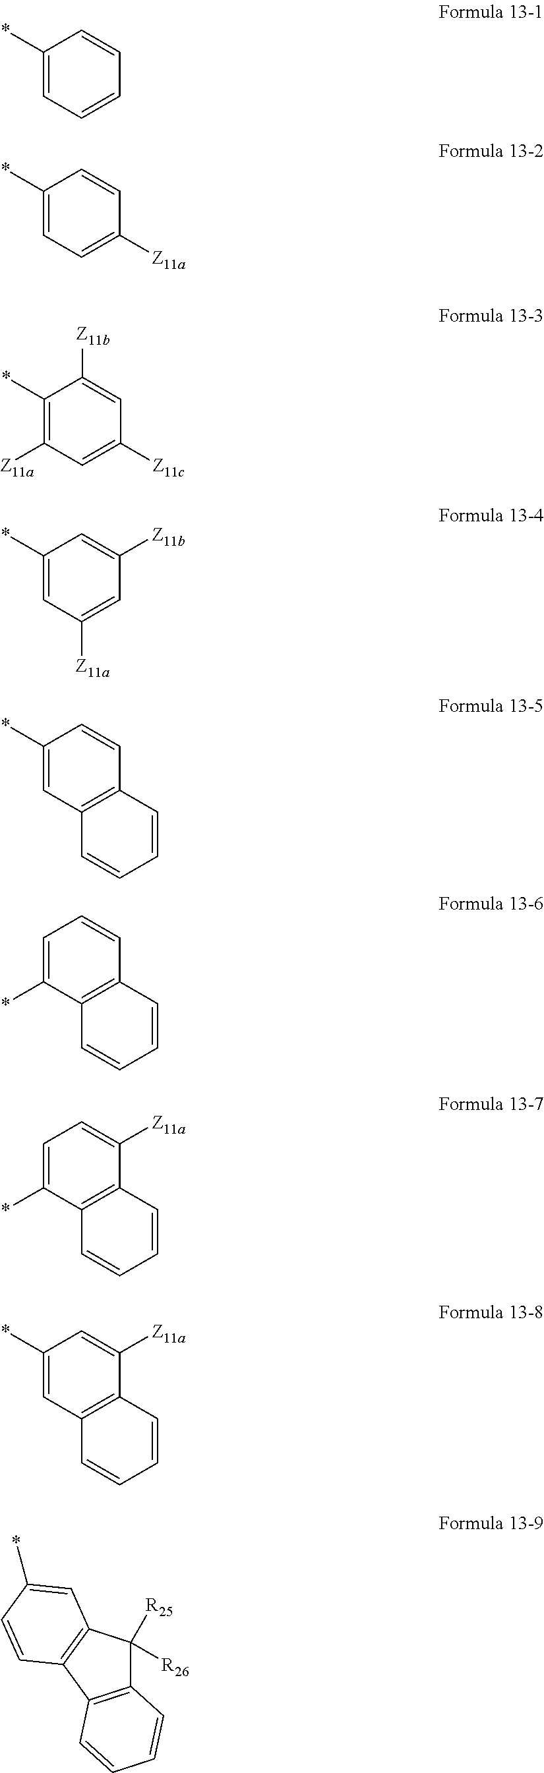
C1(*)=CC=CC=C1.C1(*)=CC=C([Z11a])C=C1.C1(*)=C([Z11a])C=C([Z11c])C=C1[Z11b].C1(*)=CC([Z11a])=CC([Z11b])=C1.C1(*)=CC2=C(C=C1)C=CC=C2.C1=C(*)C2=C(C=C1)C=CC=C2.C1=C(*)C2=C(C([Z11a])=C1)C=CC=C2.C1(*)=CC2=C(C([Z11a])=C1)C=CC=C2.C12=C(C3=C(C1([R26])[R25])C=C(*)C=C3)C=CC=C2
